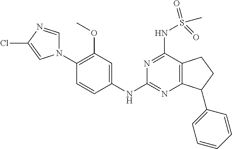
N1(C2=C(OC)C=C(NC3=NC4=C(C(NS(C)(=O)=O)=N3)CCC4C3=CC=CC=C3)C=C2)C=NC(Cl)=C1
